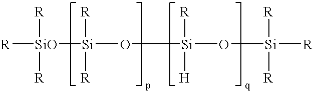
[R][SiO]([Si](O[Si](O[Si]([R])([R])[R])([R])[H])([R])[R])([R])[R]
